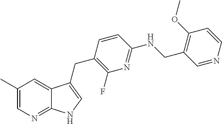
C1(C)=CN=C2C(=C1)C(CC1=C(F)N=C(NCC3=C(OC)C=CN=C3)C=C1)=CN2
